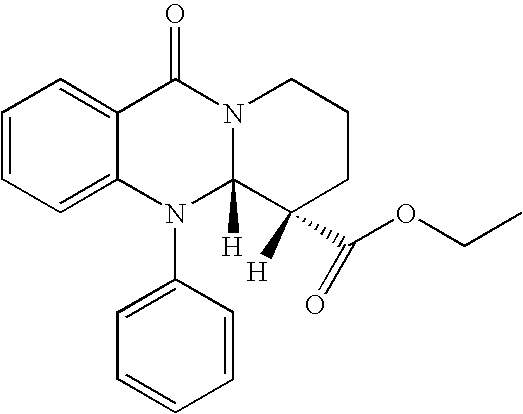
C1=CC=C2C(=C1)C(=O)N1C([H])(N2C2=CC=CC=C2)C([H])(C(OCC)=O)CCC1
